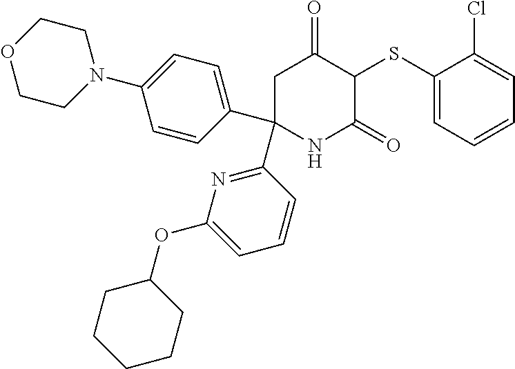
C1C(C2=CC=C(N3CCOCC3)C=C2)(C2=NC(OC3CCCCC3)=CC=C2)NC(=O)C(SC2=CC=CC=C2Cl)C1=O
